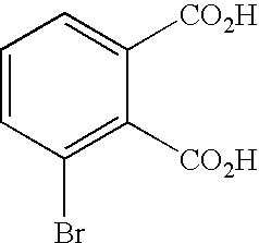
C1=CC(Br)=C([CO2H])C([CO2H])=C1
